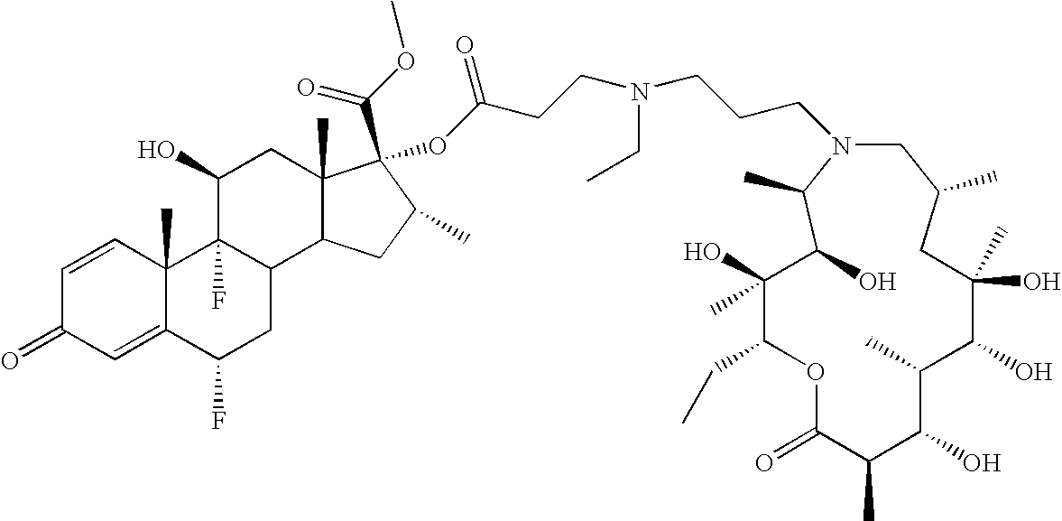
C1(C)(O)C(CC)OC(=O)C(C)C(O)C(C)C(O)C(C)(O)CC(C)CN(CCCN(CCC(OC2(C(OC)=O)C3(C)C(C4CC(F)C5=CC(=O)C=CC5(C)C4(F)C(O)C3)CC2C)=O)CC)C(C)C1O
